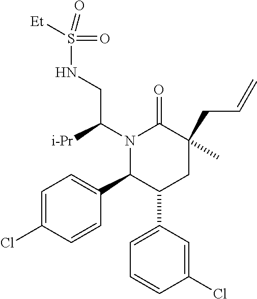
N1(C(CNS(=O)(=O)[Et])[i-Pr])C(C2=CC=C(Cl)C=C2)C(C2=CC=CC(Cl)=C2)CC(CC=C)(C)C1=O
